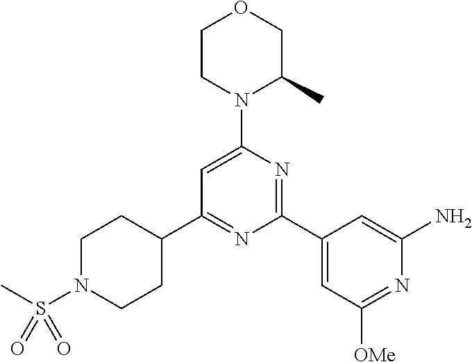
C1(C2=NC(C3=CC([OMe])=NC(N)=C3)=NC(N3C(C)COCC3)=C2)CCN(S(C)(=O)=O)CC1
